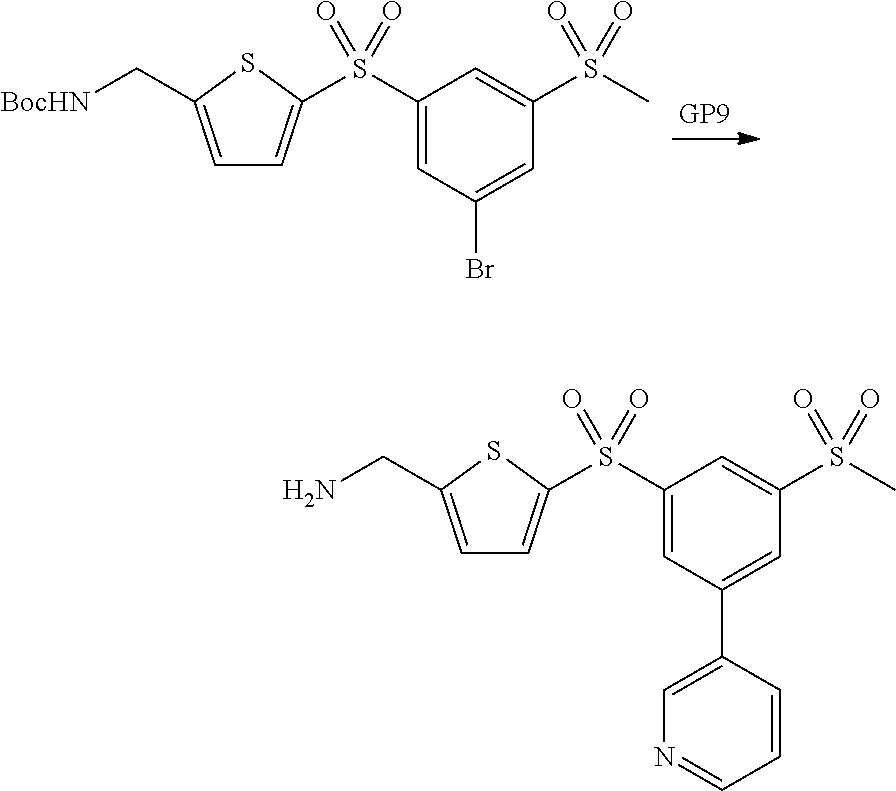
C1=C(C[BocHN])SC(S(C2=CC(Br)=CC(S(=O)(=O)C)=C2)(=O)=O)=C1.C1=C(CN)SC(S(C2=CC(C3=CN=CC=C3)=CC(S(C)(=O)=O)=C2)(=O)=O)=C1
